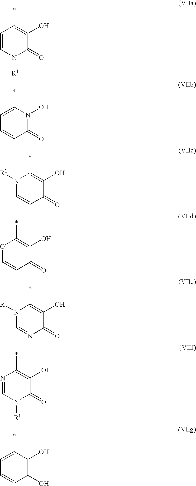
C1=CN([R1])C(=O)C(O)=C1*.C1=C(*)N(O)C(=O)C=C1.N1([R1])C=CC(=O)C(O)=C1*.O1C=CC(=O)C(O)=C1*.N1([R1])C=NC(=O)C(O)=C1*.N1=CN([R1])C(=O)C(O)=C1*.C1=C(*)C(O)=C(O)C=C1
